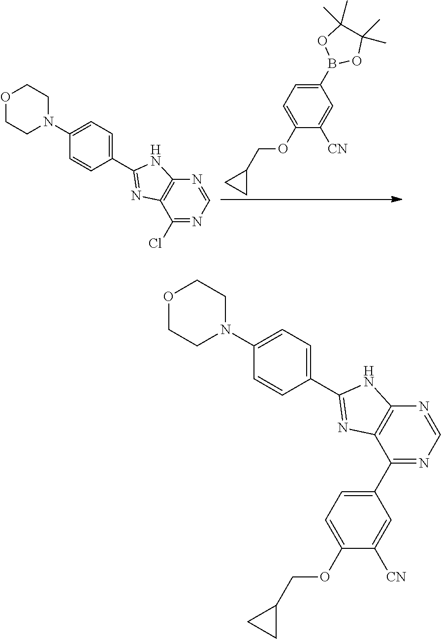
C1(B2OC(C)(C)C(C)(C)O2)=CC=C(OCC2CC2)C([CN])=C1.C12=C(C(Cl)=NC=N1)N=C(C1=CC=C(N3CCOCC3)C=C1)N2.C12=C(C(C3=CC=C(OCC4CC4)C([CN])=C3)=NC=N1)N=C(C1=CC=C(N3CCOCC3)C=C1)N2
